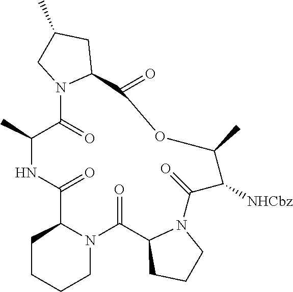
C1CCCN2C1C(=O)NC(C)C(=O)N1C(C(=O)OC(C)C([NHCbz])C(=O)N3C(C2=O)CCC3)CC(C)C1
